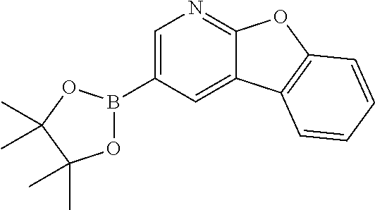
C1=C(B2OC(C)(C)C(C)(C)O2)C=C2C(=N1)OC1=C2C=CC=C1
